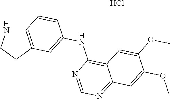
C12=C(CCN1)C=C(NC1=C3C(=NC=N1)C=C(OC)C(OC)=C3)C=C2.Cl
